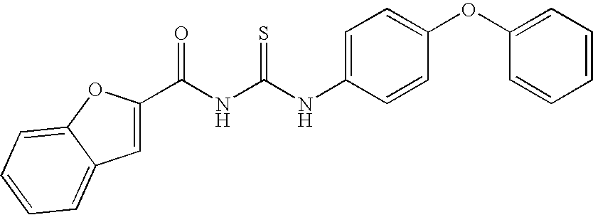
C(NC(NC1=CC=C(OC2=CC=CC=C2)C=C1)=S)(=O)C1=CC2=CC=CC=C2O1
